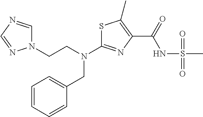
N(C1=NC(C(NS(C)(=O)=O)=O)=C(C)S1)(CC1=CC=CC=C1)CCN1C=NC=N1
